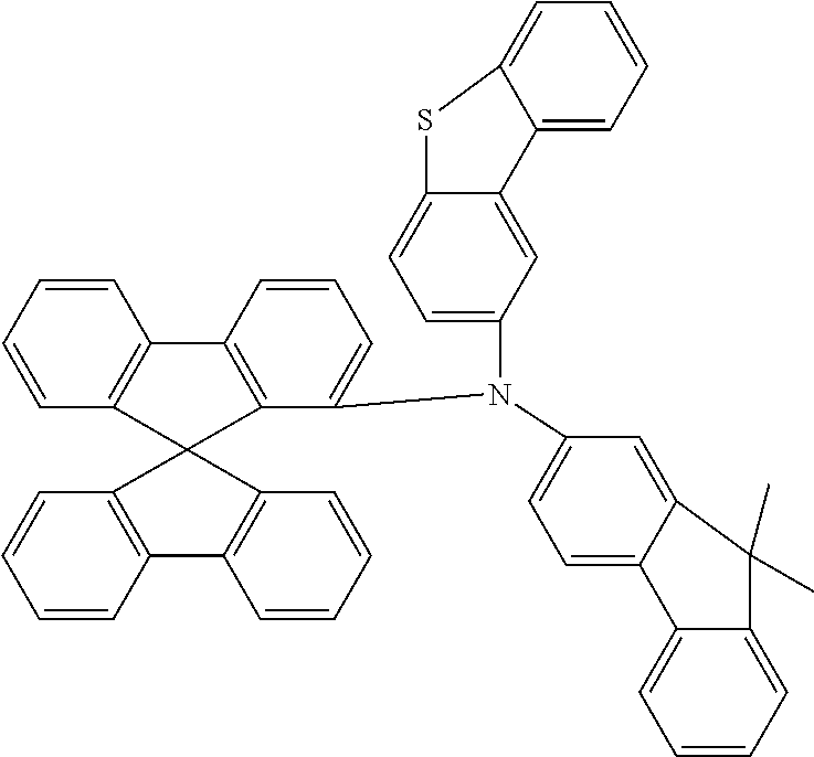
C12=CC=C(N(C3=CC=CC4=C3C3(C5=C4C=CC=C5)C4=C(C=CC=C4)C4=C3C=CC=C4)C3=CC=C4C(=C3)C3=CC=CC=C3S4)C=C1C(C)(C)C1=CC=CC=C21
